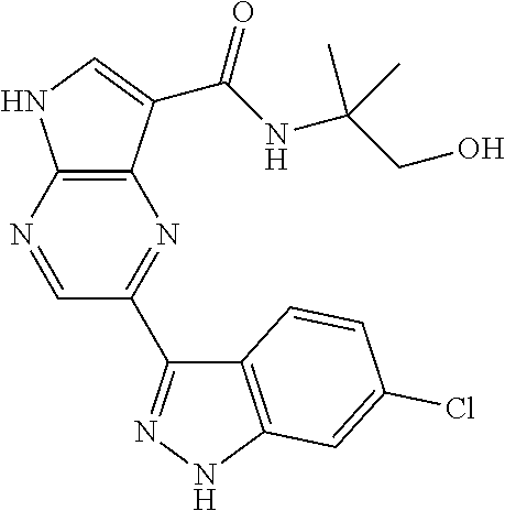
C12=C(N=CC(C3=NNC4=C3C=CC(Cl)=C4)=N1)NC=C2C(NC(C)(CO)C)=O
